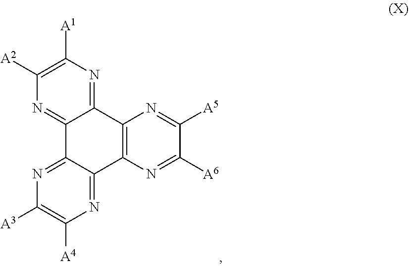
C12=NC([A2])=C([A1])N=C1C1=C(C3=NC([A4])=C([A3])N=C23)N=C([A6])C([A5])=N1
